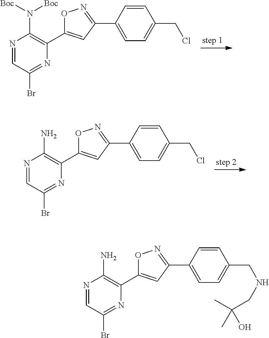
N1=CC(Br)=NC(C2=CC(C3=CC=C(CCl)C=C3)=NO2)=C1N([Boc])[Boc].N1=CC(Br)=NC(C2=CC(C3=CC=C(CCl)C=C3)=NO2)=C1N.N1=CC(Br)=NC(C2=CC(C3=CC=C(CNCC(C)(C)O)C=C3)=NO2)=C1N
